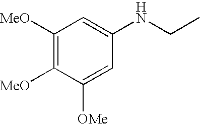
C1([MeO])=C([MeO])C([OMe])=CC(NCC)=C1
